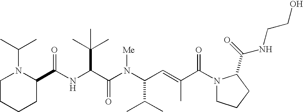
N(C(C(N(C(C(C)C)C=C(C)C(N1CCCC1C(=O)NCCO)=O)[Me])=O)C(C)(C)C)C(C1N(C(C)C)CCCC1)=O
